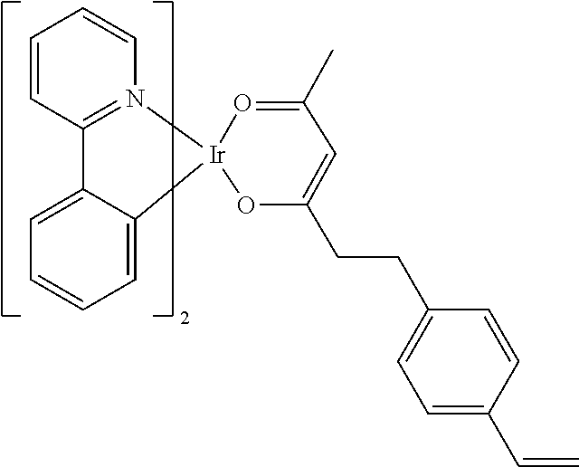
C12=CC=CC=C1[Ir]1(OC(CCC3=CC=C(C=C)C=C3)=CC(C)=O1)N1=C2C=CC=C1
